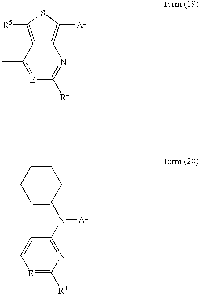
C12=C([R5])SC([Ar])=C1N=C([R4])[E]=C2C.C12=C(CCCC1)N([Ar])C1=NC([R4])=[E]C(C)=C21
